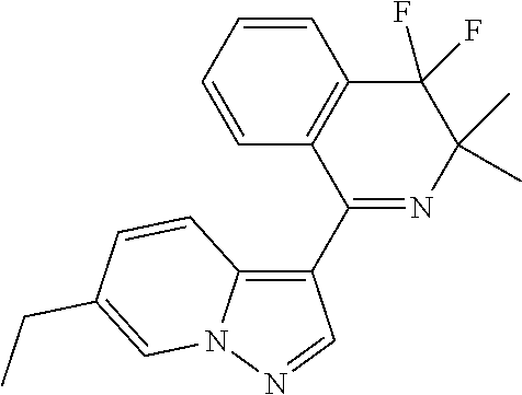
C1=CC2=C(C=C1)C(F)(F)C(C)(C)N=C2C1=C2N(N=C1)C=C(CC)C=C2
